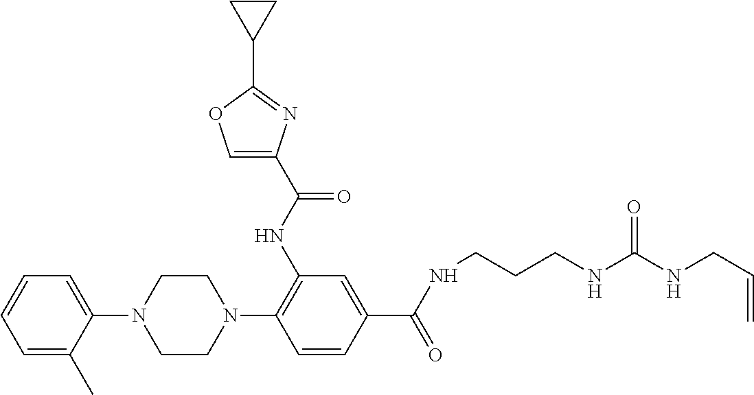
C1(N2CCN(C3=C(NC(C4=COC(C5CC5)=N4)=O)C=C(C(NCCCNC(NCC=C)=O)=O)C=C3)CC2)=CC=CC=C1C
